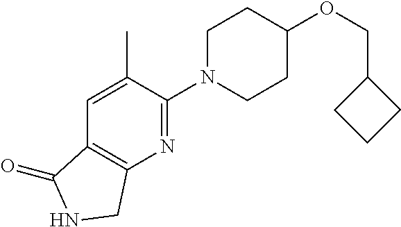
C(C1CCC1)OC1CCN(C2=NC3=C(C=C2C)C(=O)NC3)CC1
